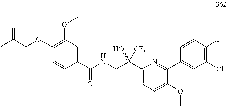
C1(OCC(C)=O)=C(OC)C=C(C(=O)NCC(O)([CF3])C2=CC=C(OC)C(C3=CC(Cl)=C(F)C=C3)=N2)C=C1
